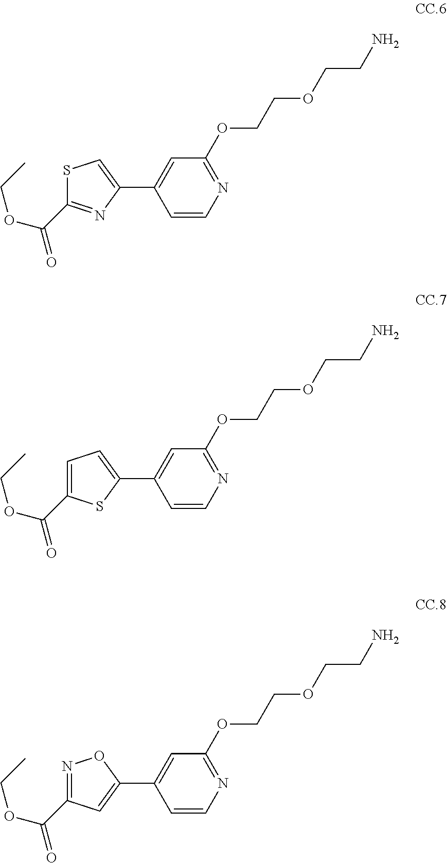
C1=CN=C(OCCOCCN)C=C1C1=CSC(C(OCC)=O)=N1.C1=CN=C(OCCOCCN)C=C1C1=CC=C(C(OCC)=O)S1.C1=CN=C(OCCOCCN)C=C1C1=CC(C(OCC)=O)=NO1
